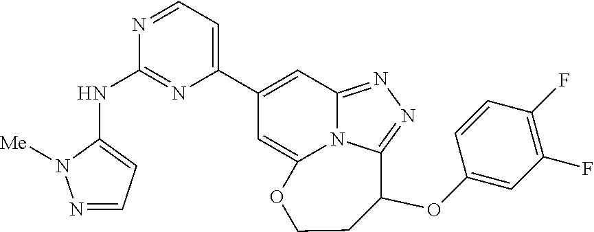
N1=CC=C(NC2=NC(C3=CC4=NN=C5N4C(=C3)OCCC5OC3=CC(F)=C(F)C=C3)=CC=N2)N1[Me]
